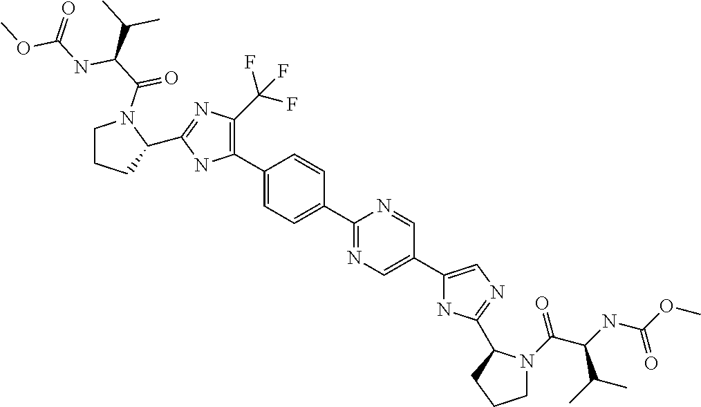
C1(C2=C(C(F)(F)F)N=C(C3CCCN3C(C(C(C)C)NC(OC)=O)=O)N2)=CC=C(C2=NC=C(C3=CN=C(C4N(C(C(NC(OC)=O)C(C)C)=O)CCC4)N3)C=N2)C=C1
